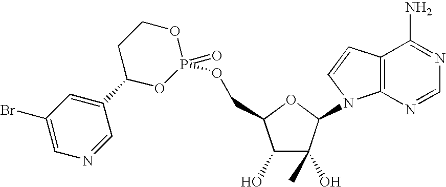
O1P(=O)(OCC2C(O)C(C)(O)C(N3C4=C(C(N)=NC=N4)C=C3)O2)OC(C2=CC(Br)=CN=C2)CC1
